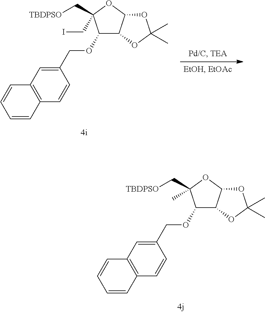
C12=C(C=CC(COC3C4C(OC3(C[TBDPSO])C)OC(C)(C)O4)=C1)C=CC=C2.C12=C(C=CC(COC3C4C(OC3(C[TBDPSO])CI)OC(C)(C)O4)=C1)C=CC=C2
